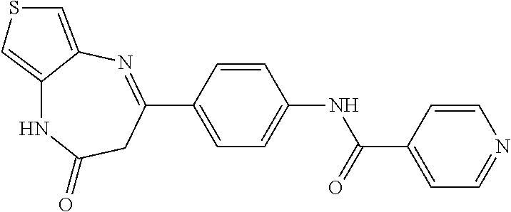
C1(C(=O)NC2=CC=C(C3=NC4=CSC=C4NC(=O)C3)C=C2)=CC=NC=C1
